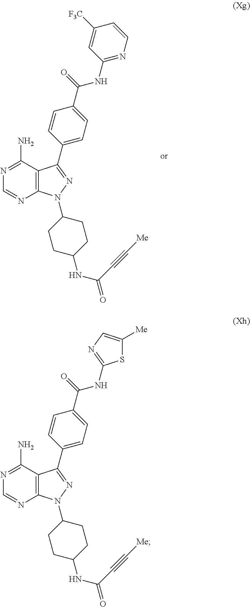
S1C([Me])=CN=C1NC(C1=CC=C(C2=NN(C3CCC(NC(C#C[Me])=O)CC3)C3=C2C(N)=NC=N3)C=C1)=O.C1=NC2=C(C(N)=N1)C(C1=CC=C(C(=O)NC3=NC=CC([F3C])=C3)C=C1)=NN2C1CCC(NC(C#C[Me])=O)CC1
